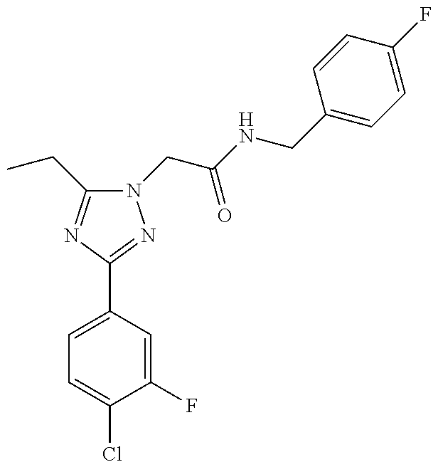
N1(CC(NCC2=CC=C(F)C=C2)=O)C(CC)=NC(C2=CC=C(Cl)C(F)=C2)=N1
